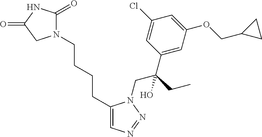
C1(CCCCN2C(=O)NC(=O)C2)=CN=NN1CC(C1=CC(OCC2CC2)=CC(Cl)=C1)(CC)O
